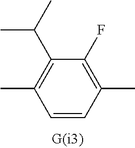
CC1=C(F)C(C(C)C)=C(C)C=C1
